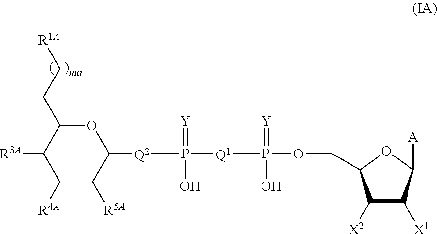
O1C(CC[R1A])C([R3A])C([R4A])C([R5A])C1[Q2]P([Q1]P(OCC1C([X2])C([X1])C([A])O1)(=[Y])O)(=[Y])O
